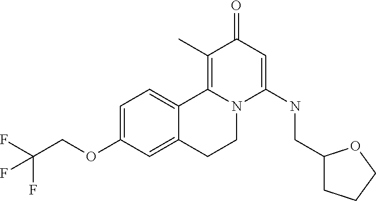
C1=C(OCC(F)(F)F)C=C2C(=C1)C1=C(C)C(=O)C=C(NCC3CCCO3)N1CC2
